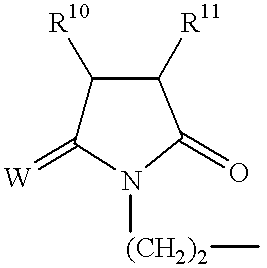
C1([R10])C(=[W])N([(CH2)2]C)C(=O)C1[R11]
